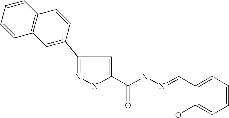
C1(C2=CC3=C(C=C2)C=CC=C3)=NNC(C(NN=CC2=CC=CC=C2O)=O)=C1
